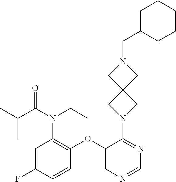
C1=C(F)C=CC(OC2=CN=CN=C2N2CC3(C2)CN(CC2CCCCC2)C3)=C1N(CC)C(C(C)C)=O
